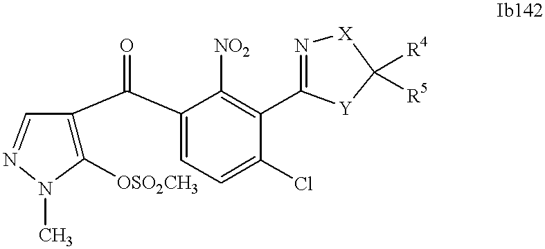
C1([OSO2CH3])=C(C(C2=CC=C(Cl)C(C3=N[X]C([R4])([R5])[Y]3)=C2[NO2])=O)C=NN1C
